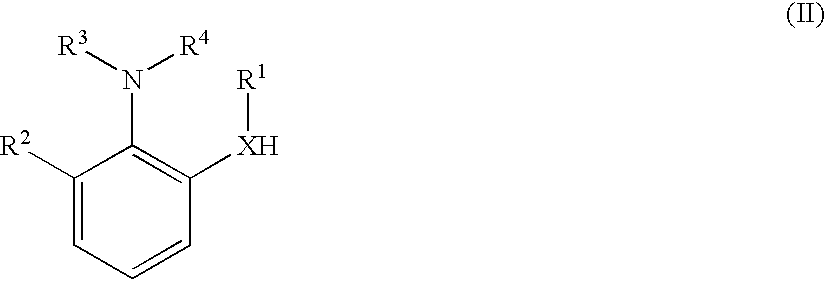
C1([R2])=CC=CC([XH][R1])=C1N([R3])[R4]
